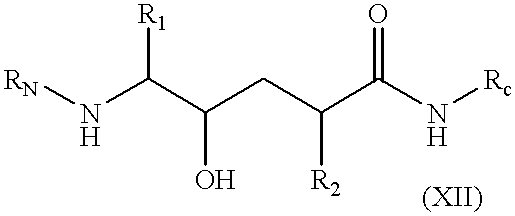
C(C(CC(C(N[Rc])=O)[R2])O)([R1])N[RN]
